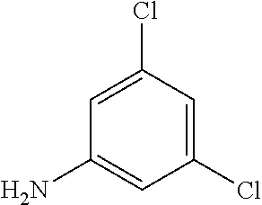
C1=C(Cl)C=C(Cl)C=C1N
